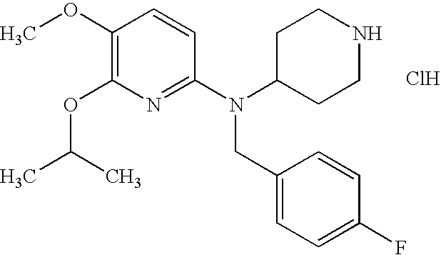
C1(OC)=C(OC(C)C)N=C(N(C2CCNCC2)CC2=CC=C(F)C=C2)C=C1.Cl
